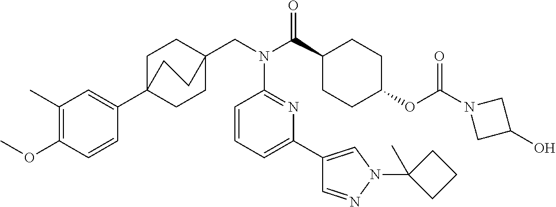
C1(C)=C(OC)C=CC(C23CCC(CN(C(C4CCC(OC(N5CC(O)C5)=O)CC4)=O)C4=NC(C5=CN(C6(C)CCC6)N=C5)=CC=C4)(CC2)CC3)=C1
